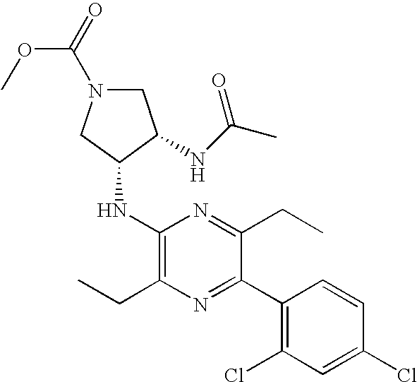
C1(NC2CN(C(OC)=O)CC2NC(C)=O)=C(CC)N=C(C2=C(Cl)C=C(Cl)C=C2)C(CC)=N1
